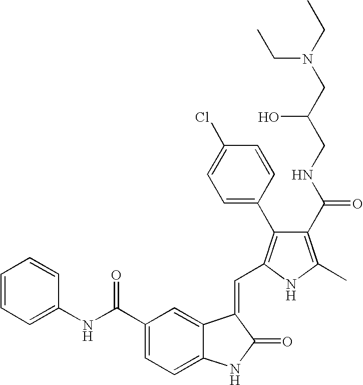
C1(C(NC2=CC=CC=C2)=O)=CC=C2C(=C1)C(=CC1=C(C3=CC=C(Cl)C=C3)C(C(NCC(CN(CC)CC)O)=O)=C(C)N1)C(=O)N2
